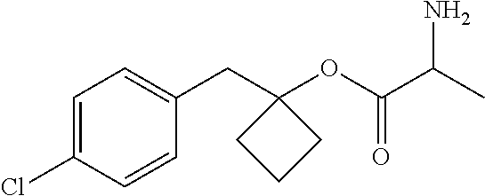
C1=C(Cl)C=CC(CC2(OC(C(C)N)=O)CCC2)=C1
